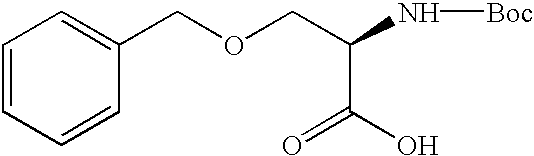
C1=CC=CC(COCC(N[Boc])C(=O)O)=C1
